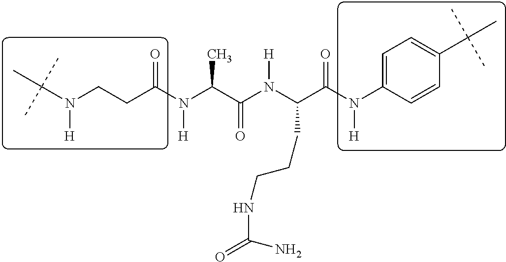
C(N(CCC(N(C(C(N(C(C(N(C1=CC=C(C(C)(C)C)C=C1)[H])=O)CCCNC(=O)N)[H])=O)C)[H])=O)[H])(C)(C)C
